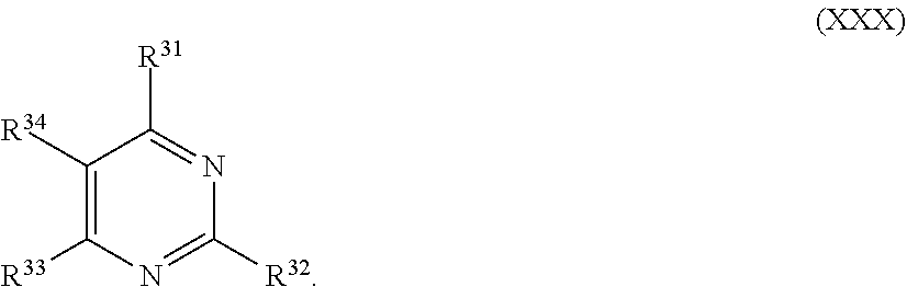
C1([R34])=C([R33])N=C([R32])N=C1[R31]
